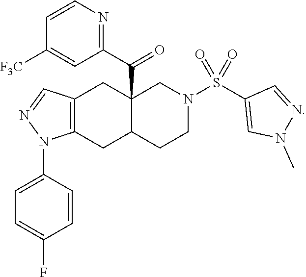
C12=C(CC3C(C(C4=NC=CC([F3C])=C4)=O)(C1)CN(S(=O)(=O)C1=CN(C)N=C1)CC3)N(C1=CC=C(F)C=C1)N=C2
